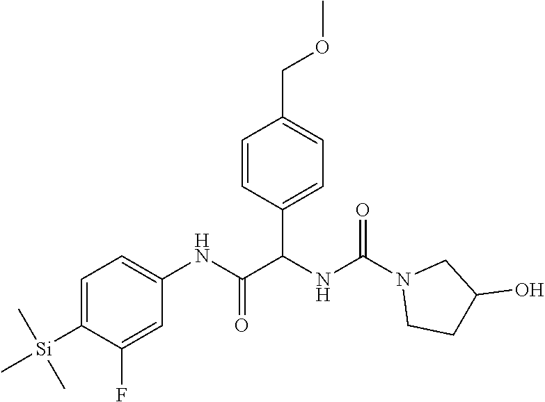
C1=C([Si](C)(C)C)C(F)=CC(NC(C(NC(N2CCC(O)C2)=O)C2=CC=C(COC)C=C2)=O)=C1
